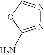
N1=C(N)OC=N1
